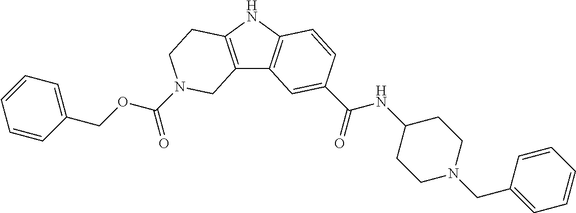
C1=CC(COC(=O)N2CCC3=C(C4=C(N3)C=CC(C(=O)NC3CCN(CC5=CC=CC=C5)CC3)=C4)C2)=CC=C1
